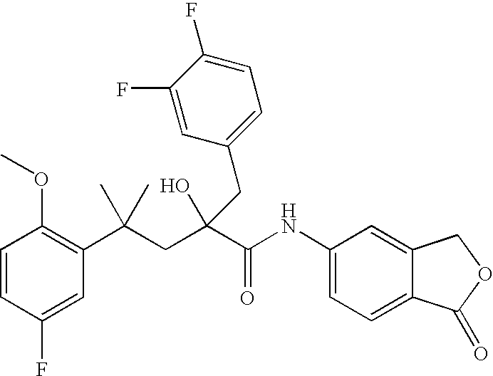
C1=CC(F)=CC(C(CC(C(NC2=CC=C3C(=C2)COC3=O)=O)(O)CC2=CC=C(F)C(F)=C2)(C)C)=C1OC
